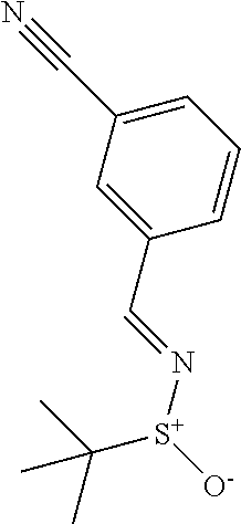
C1=C(C=N[S+]([O-])C(C)(C)C)C=CC=C1C#N
